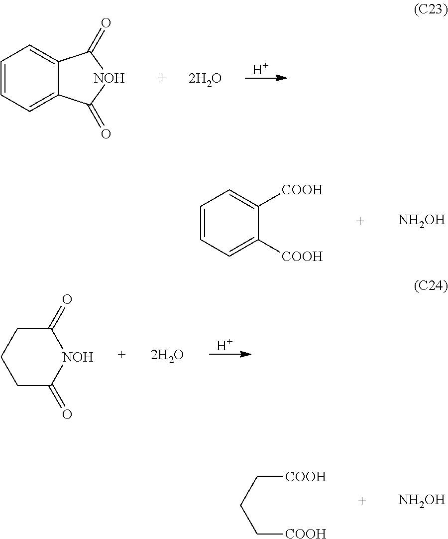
[COOH]CCC[COOH].[NH2OH].[H].C1=CC=C2C(=C1)C(=O)[NOH]C2=O.[2H2O].C1=CC=C([COOH])C([COOH])=C1.[NH2OH].[H].C1(=O)CCCC(=O)[NOH]1.[2H2O]
